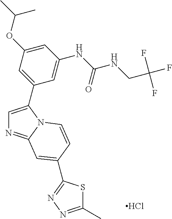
Cl.C1=C(C2=CC(OC(C)C)=CC(NC(NCC(F)(F)F)=O)=C2)N2C(=N1)C=C(C1=NN=C(C)S1)C=C2
